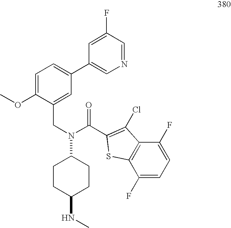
C(N(C1CCC(NC)CC1)C(C1=C(Cl)C2=C(S1)C(F)=CC=C2F)=O)C1=CC(C2=CN=CC(F)=C2)=CC=C1OC
